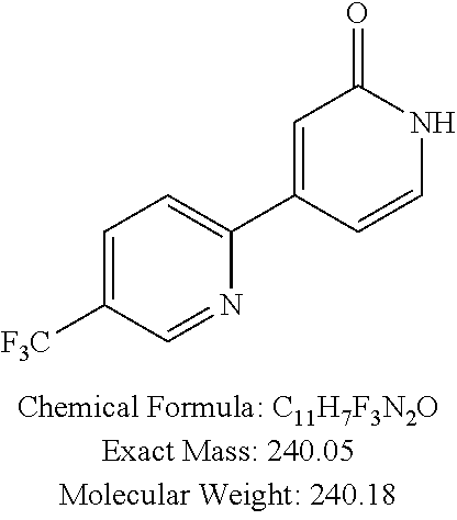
C1=C([F3C])C=NC(C2=CC(=O)NC=C2)=C1
